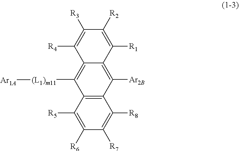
C1([R5])=C([R6])C([R7])=C([R8])C2=C1C([(L1)m11][Ar1A])=C1C(=C2[Ar2B])C([R1])=C([R2])C([R3])=C1[R4]
